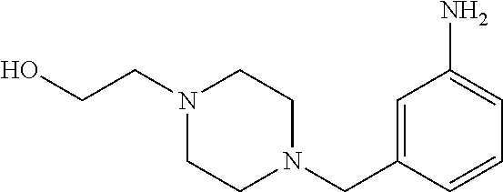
C1=C(CN2CCN(CCO)CC2)C=CC=C1N
